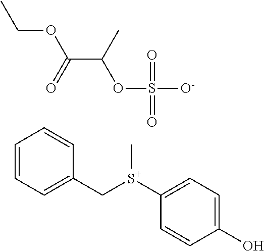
C1([S+](CC2=CC=CC=C2)C)=CC=C(O)C=C1.CCOC(C(OS([O-])(=O)=O)C)=O
